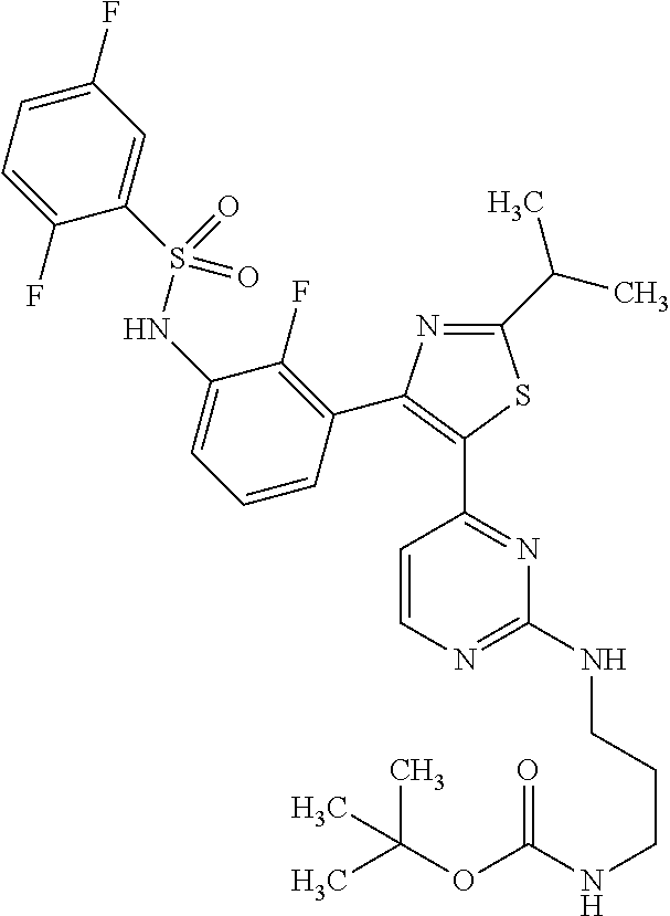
C(CCNC1=NC=CC(C2=C(C3=C(F)C(NS(C4=CC(F)=CC=C4F)(=O)=O)=CC=C3)N=C(C(C)C)S2)=N1)NC(OC(C)(C)C)=O
